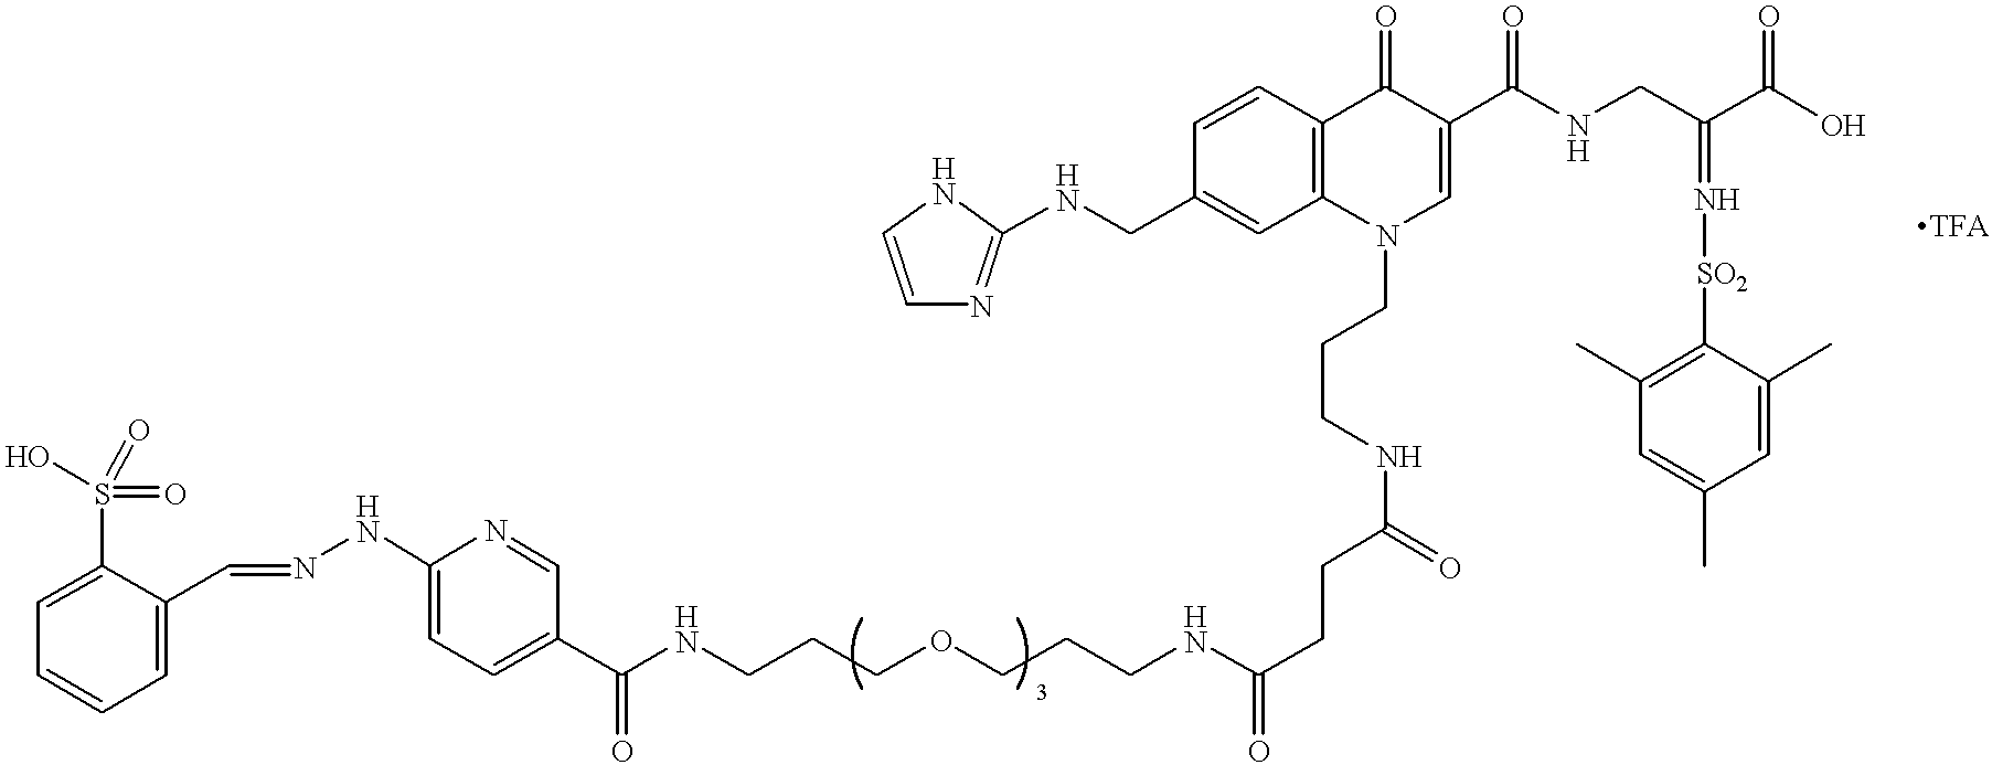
C1=CNC(NCC2=CC3=C(C=C2)C(=O)C(C(NCC(C(=O)O)=N[SO2]C2=C(C)C=C(C)C=C2C)=O)=CN3CCCNC(=O)CCC(=O)NCCCOCCCNC(C2=CC=C(NN=CC3=CC=CC=C3S(=O)(O)=O)N=C2)=O)=N1
